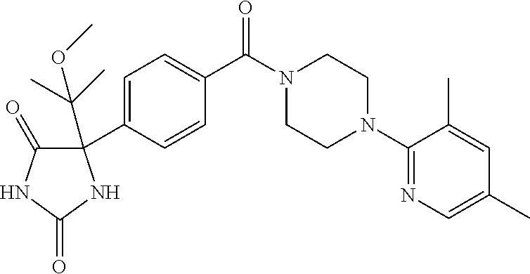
C1=C(C2(C(C)(C)OC)C(=O)NC(=O)N2)C=CC(C(N2CCN(C3=NC=C(C)C=C3C)CC2)=O)=C1
